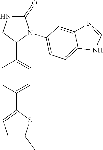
C1(=O)NCC(C2=CC=C(C3=CC=C(C)S3)C=C2)N1C1=CC=C2C(=C1)N=CN2
